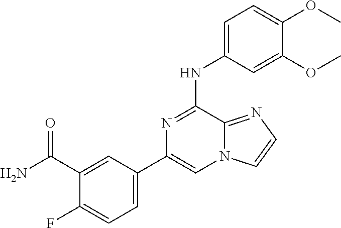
C1=C(NC2=NC(C3=CC=C(F)C(C(=O)N)=C3)=CN3C2=NC=C3)C=C(OC)C(OC)=C1
